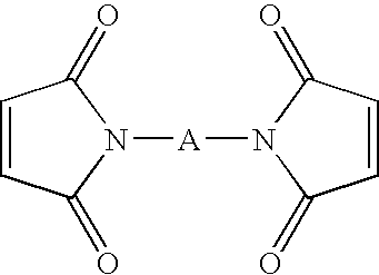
C1=CC(=O)N([A]N2C(=O)C=CC2=O)C1=O
